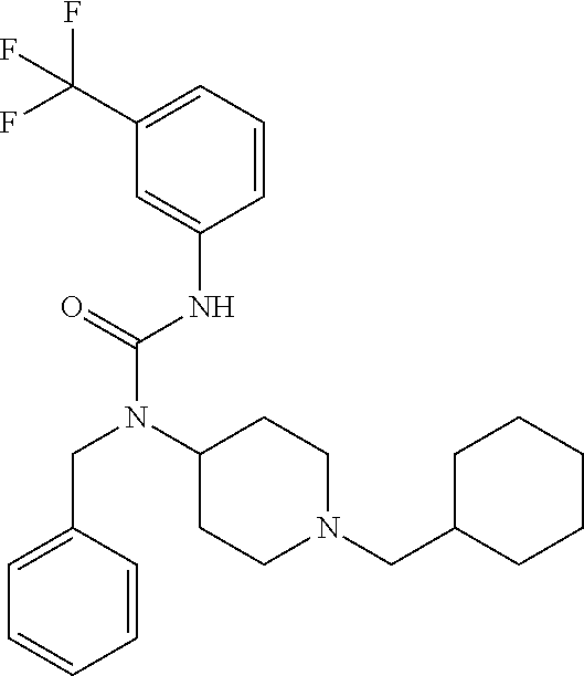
C1=C(CN(C(NC2=CC(C(F)(F)F)=CC=C2)=O)C2CCN(CC3CCCCC3)CC2)C=CC=C1
